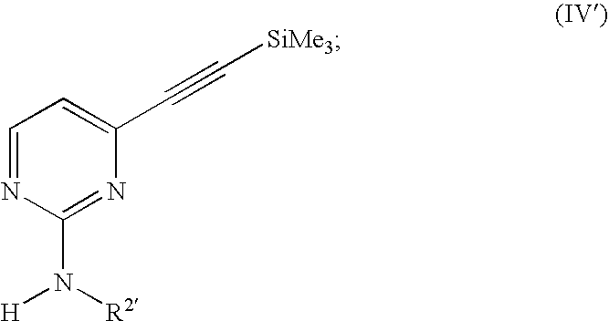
C1=NC(N([H])[R2])=NC(C#C[SiMe3])=C1
